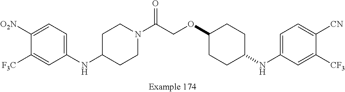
N(C1=CC=C([O2N])C([F3C])=C1)C1CCN(C(COC2CCC(NC3=CC=C([CN])C([CF3])=C3)CC2)=O)CC1
